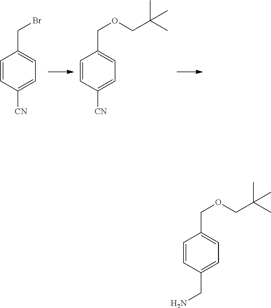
C1=CC([CN])=CC=C1CBr.C1=CC([CN])=CC=C1COCC(C)(C)C.C1=CC(CN)=CC=C1COCC(C)(C)C
